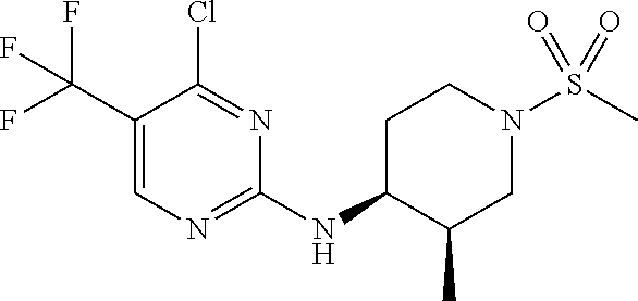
C1(NC2C(C)CN(S(C)(=O)=O)CC2)=NC=C(C(F)(F)F)C(Cl)=N1
